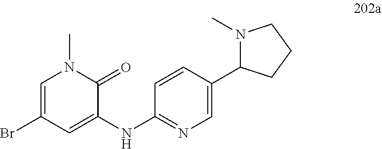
BrC1=CN(C)C(=O)C(NC2=NC=C(C3N(C)CCC3)C=C2)=C1
